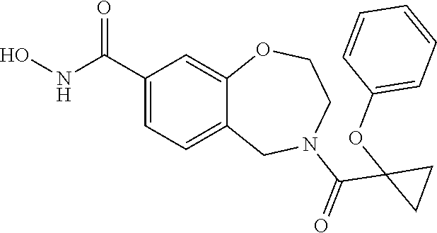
C1(C(NO)=O)=CC=C2C(=C1)OCCN(C(=O)C1(OC3=CC=CC=C3)CC1)C2
